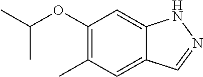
C1(OC(C)C)=C(C)C=C2C(=C1)NN=C2
